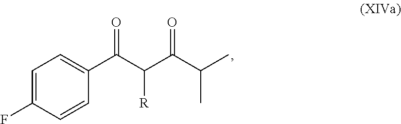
C1=C(F)C=CC(C(C(C(C(C)C)=O)[R])=O)=C1
